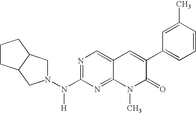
N1=C(N(N2CC3C(C2)CCC3)[H])N=C2C(=C1)C=C(C1=CC=CC(C)=C1)C(=O)N2C
